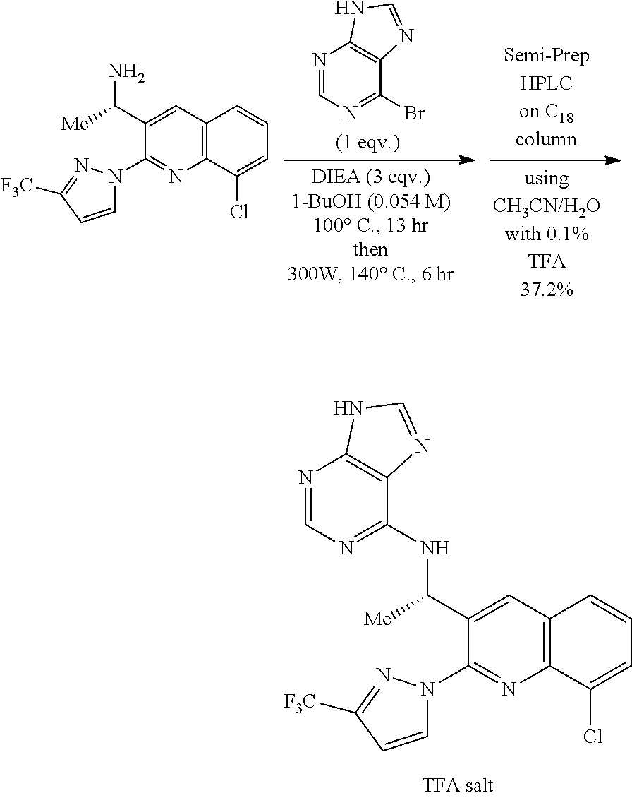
N1=CN=C(Br)C2=C1NC=N2.C1=C(C(N)[Me])C(N2C=CC([F3C])=N2)=NC2=C1C=CC=C2Cl.C1=C(C(NC2=NC=NC3=C2N=CN3)[Me])C(N2C=CC([F3C])=N2)=NC2=C1C=CC=C2Cl
